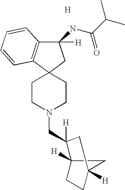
C1CN(CC2([H])C3([H])CCC([H])(C3)C2)CCC12CC(NC(=O)C(C)C)([H])C1=C2C=CC=C1.[H]
